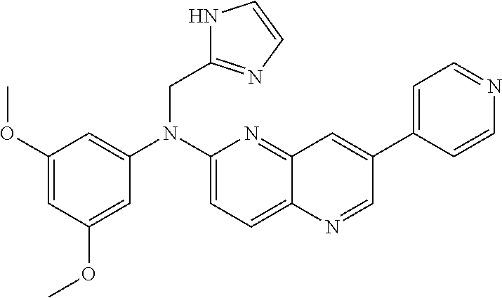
C1(N(CC2=NC=CN2)C2=CC(OC)=CC(OC)=C2)=CC=C2C(=N1)C=C(C1=CC=NC=C1)C=N2
